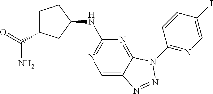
N(C1CC(C(N)=O)CC1)C1=NC=C2C(=N1)N(C1=NC=C(I)C=C1)N=N2
